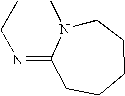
C1(=NCC)CCCCCN1C
